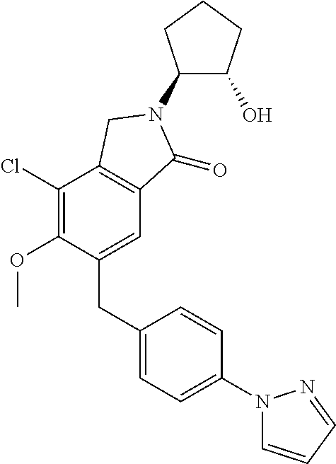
C1(Cl)=C(OC)C(CC2=CC=C(N3C=CC=N3)C=C2)=CC2=C1CN(C1C(O)CCC1)C2=O
